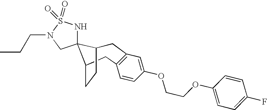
C1C2CCC(CC3=C1C=C(OCCOC1=CC=C(F)C=C1)C=C3)C21NS(=O)(=O)N(CCC)C1
